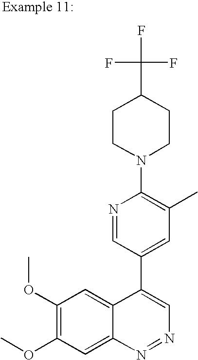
N1=CC(C2=CN=NC3=CC(OC)=C(OC)C=C23)=CC(C)=C1N1CCC(C(F)(F)F)CC1
